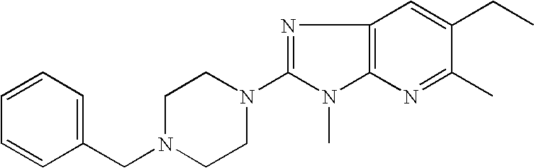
C1(CN2CCN(C3=NC4=C(N3C)N=C(C)C(CC)=C4)CC2)=CC=CC=C1
